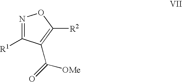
N1=C([R1])C(C(=O)[OMe])=C([R2])O1
